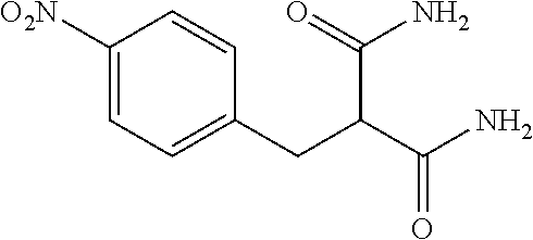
C1=C([O2N])C=CC(CC(C(N)=O)C(N)=O)=C1
